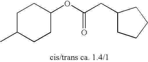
C1C(C)CCC(OC(CC2CCCC2)=O)C1
